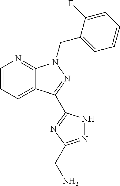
C12=CC=CN=C1N(CC1=CC=CC=C1F)N=C2C1=NC(CN)=NN1
